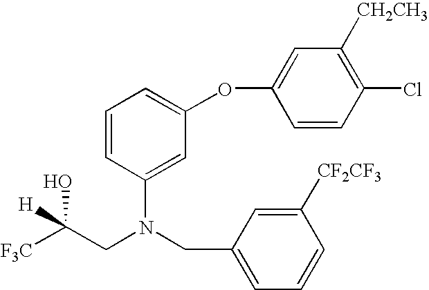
C1=CC(Cl)=C([CH2CH3])C=C1OC1=CC=CC(N(CC2=CC=CC([CF2CF3])=C2)CC([F3C])([H])O)=C1
